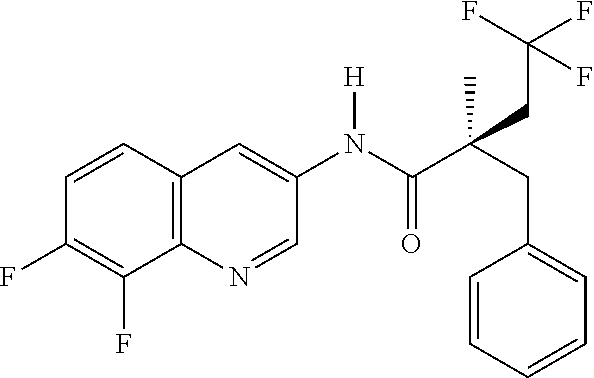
C12=C(C=CC(F)=C1F)C=C(N(C(C(CC1=CC=CC=C1)(CC(F)(F)F)C)=O)[H])C=N2
